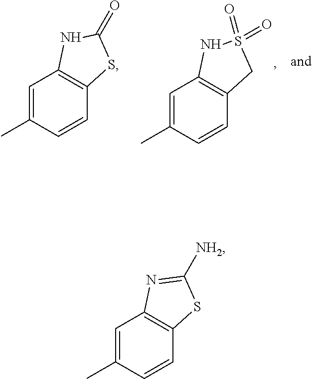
C12=C(C=CC(C)=C1)SC([NH2])=N2.C12=C(C=CC(C)=C1)SC(=O)N2.C12=C(C=CC(C)=C1)CS(=O)(=O)N2
